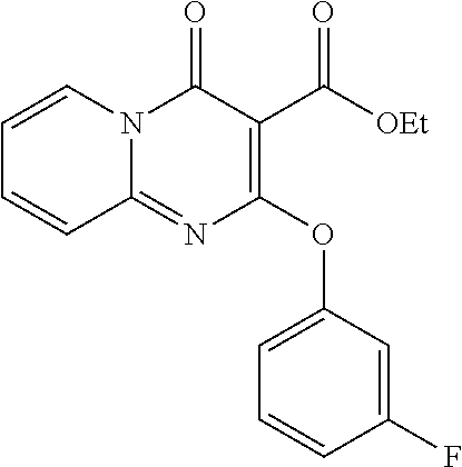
C1=CC(F)=CC(OC2=C(C([OEt])=O)C(=O)N3C(=N2)C=CC=C3)=C1
